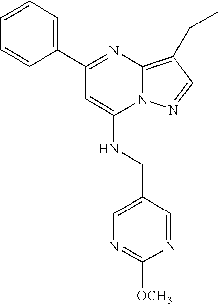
C1=CC=C(C2=NC3=C(CC)C=NN3C(NCC3=CN=C([OCH3])N=C3)=C2)C=C1
